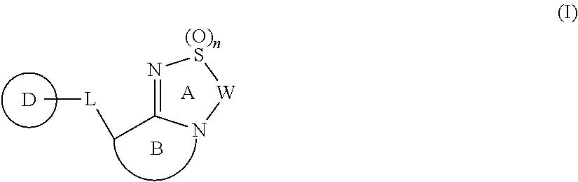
N1=C(C[L]C)N[W]S1.[A].B.[D]
